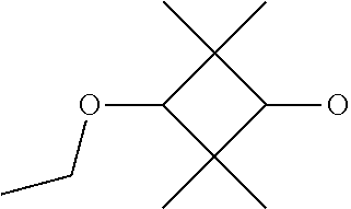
C1(OCC)C(C)(C)C(O)C1(C)C
